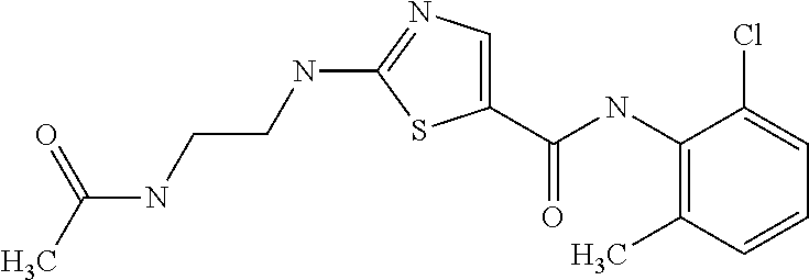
C1(NC(C2=CN=C(NCCNC(C)=O)S2)=O)=C(C)C=CC=C1Cl
